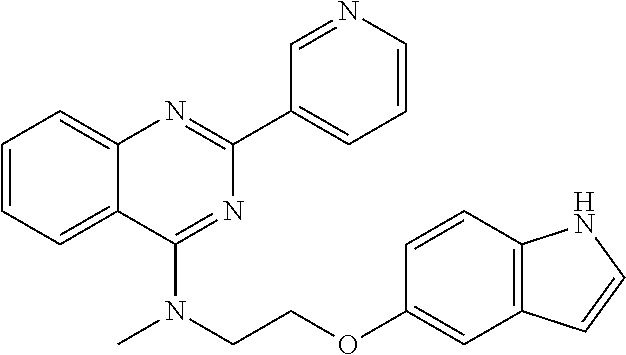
C1=CC=C2C(=C1)N=C(C1=CC=CN=C1)N=C2N(CCOC1=CC2=C(C=C1)NC=C2)C
